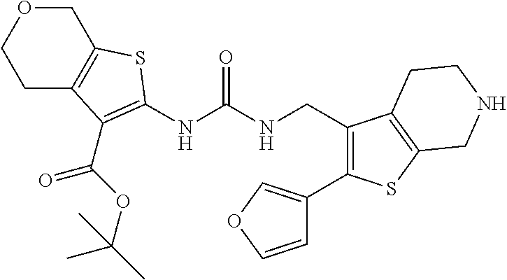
C1C2=C(COC1)SC(NC(NCC1=C(C3=COC=C3)SC3=C1CCNC3)=O)=C2C(=O)OC(C)(C)C
